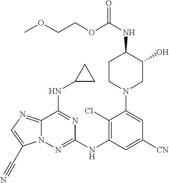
C1(Cl)=C(NC2=NN3C(=NC=C3C#N)C(NC3CC3)=N2)C=C([CN])C=C1N1CCC(NC(=O)OCCOC)C(O)C1
